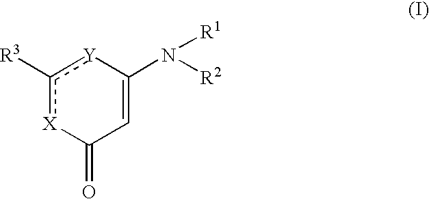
c1([R3])[X]C(=O)C=C(N([R1])[R2])[Y]1
